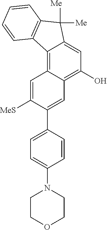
C12=C3C(=C(O)C=C1C([Me])([Me])C1=C2C=CC=C1)C=C(C1=CC=C(N2CCOCC2)C=C1)C([MeS])=C3
